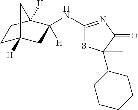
C1(NC2([H])CC3([H])CCC2([H])C3)=NC(=O)C(C)(C2CCCCC2)S1
